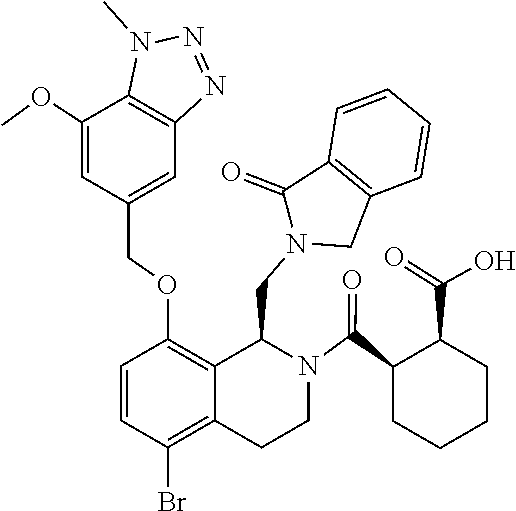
C12=C(C=CC=C1)CN(CC1C3=C(OCC4=CC5=C(N(C)N=N5)C(OC)=C4)C=CC(Br)=C3CCN1C(C1CCCCC1C(=O)O)=O)C2=O
